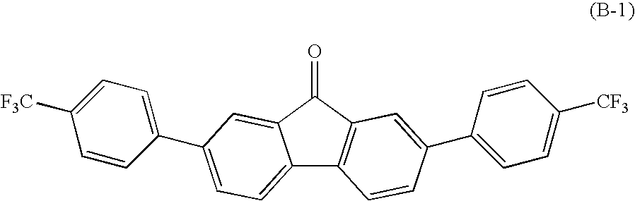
C12=CC=C(C3=CC=C([F3C])C=C3)C=C1C(=O)C1=C2C=CC(C2=CC=C([CF3])C=C2)=C1
